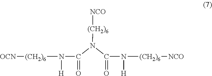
C(N(C(N([H])[(CH2)6][NCO])=O)[(CH2)6][NCO])(=O)N([H])[(CH2)6][OCN]
